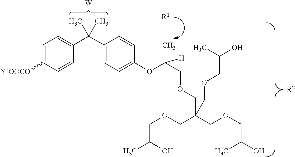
C1=C([Y1OOCO])C=CC(C(C2=CC=C(OC(COCC(COCC(C)O)(COCC(O)C)COCC(C)O)(C)[H])C=C2)(C)C)=C1.[W].[R2].[R1]
